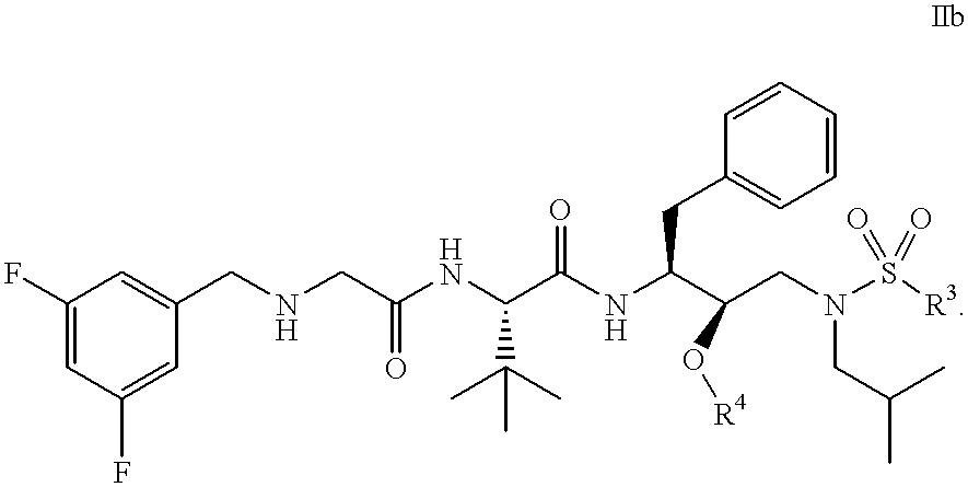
C1(F)=CC(CNCC(NC(C(NC(C(CN(S([R3])(=O)=O)CC(C)C)O[R4])CC2=CC=CC=C2)=O)C(C)(C)C)=O)=CC(F)=C1
